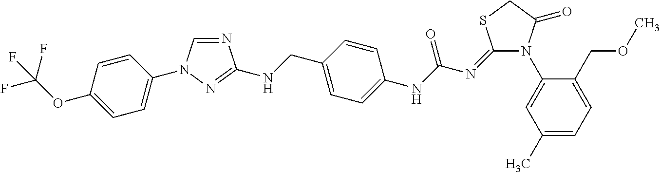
N1(C2=CC(C)=CC=C2COC)C(=O)CSC1=NC(NC1=CC=C(CNC2=NN(C3=CC=C(OC(F)(F)F)C=C3)C=N2)C=C1)=O
